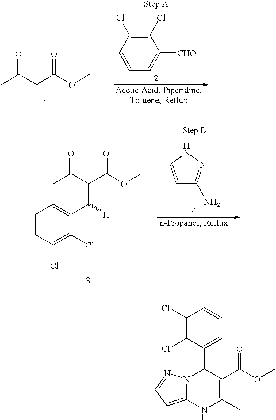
N12C(=CC=N1)NC(C)=C(C(OC)=O)C2C1=CC=CC(Cl)=C1Cl.CC(CC(OC)=O)=O.C1=CC=C([CHO])C(Cl)=C1Cl.C1=CC(Cl)=C(Cl)C(C(=C(C(=O)C)C(=O)OC)[H])=C1.C1=CNN=C1N
